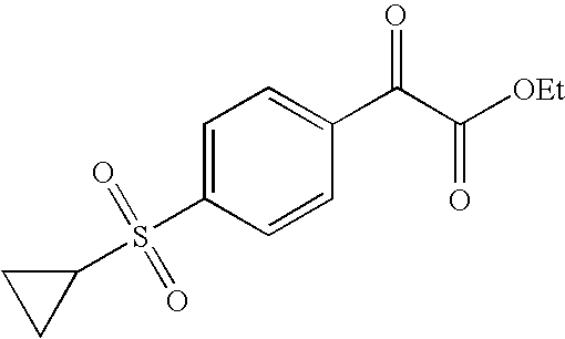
C1=C(S(C2CC2)(=O)=O)C=CC(C(C([OEt])=O)=O)=C1
